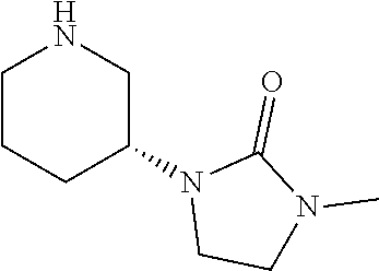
C1CCC(N2CCN(C)C2=O)CN1
